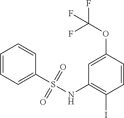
C1=C(OC(F)(F)F)C=CC(I)=C1NS(C1=CC=CC=C1)(=O)=O
